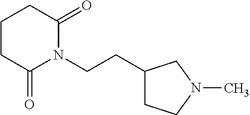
C1(CCN2C(=O)CCCC2=O)CCN(C)C1
